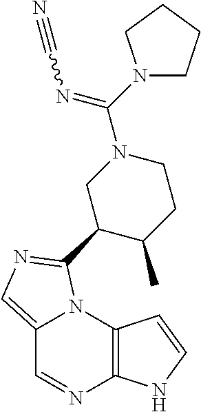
C12=C(N3C(=CN=C3C3C(C)CCN(C(=NC#N)N4CCCC4)C3)C=N1)C=CN2
